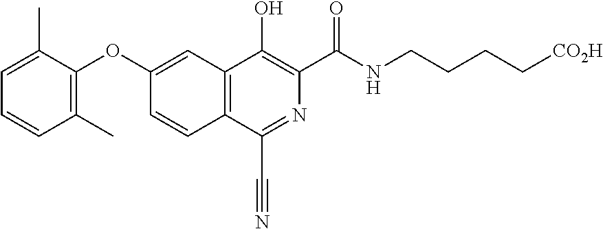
C1=CC(C)=C(OC2=CC3=C(C=C2)C(C#N)=NC(C(NCCCC[CO2H])=O)=C3O)C(C)=C1
